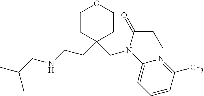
C1CC(CCNCC(C)C)(CN(C(CC)=O)C2=CC=CC([CF3])=N2)CCO1
